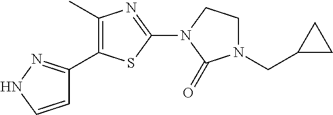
C1=CNN=C1C1=C(C)N=C(N2C(=O)N(CC3CC3)CC2)S1
